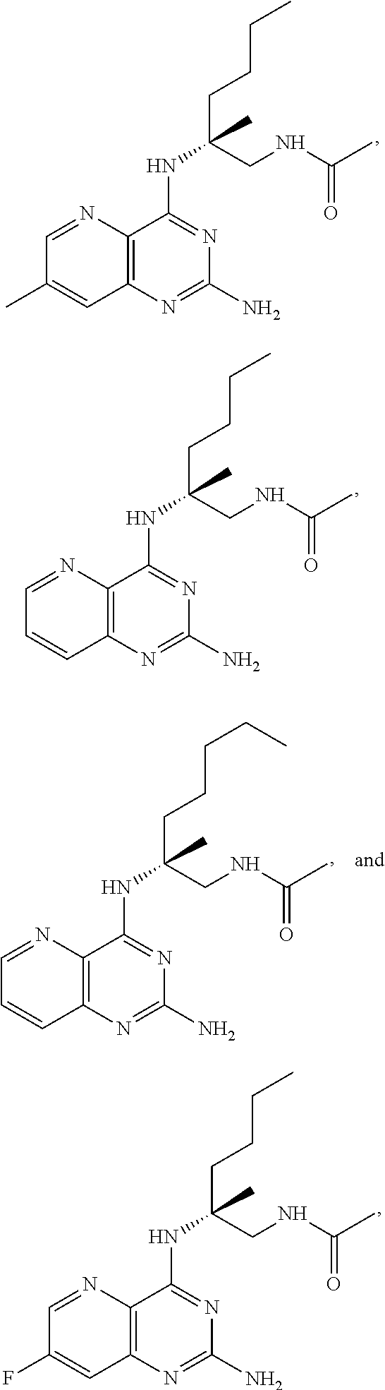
C12=C(N=C(N)N=C1NC(CCCC)(CNC(C)=O)C)C=C(C)C=N2.C12=C(N=C(N)N=C1NC(CCCC)(CNC(C)=O)C)C=CC=N2.C12=C(N=C(N)N=C1NC(CCCCC)(CNC(C)=O)C)C=CC=N2.C12=C(N=C(N)N=C1NC(CCCC)(CNC(C)=O)C)C=C(F)C=N2
